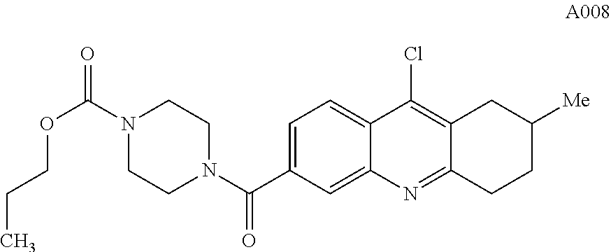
C1=C(C(N2CCN(C(=O)OCCC)CC2)=O)C=C2C(=C1)C(Cl)=C1C(=N2)CCC([Me])C1
